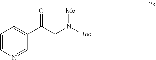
C1=CN=CC(C(CN([Boc])[Me])=O)=C1
